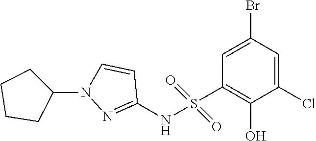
C1(Br)=CC(S(NC2=NN(C3CCCC3)C=C2)(=O)=O)=C(O)C(Cl)=C1
